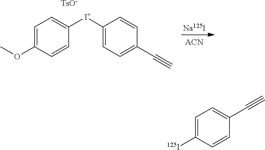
C1=C(OC)C=CC([I+]C2=CC=C(C#C)C=C2)=C1.[TsO-].[Na125I].[ACN].C1=C([125I])C=CC(C#C)=C1
